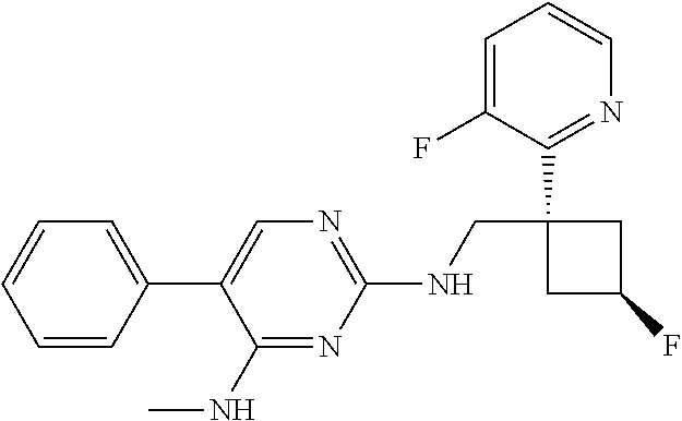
C1(NC)=NC(NCC2(C3=NC=CC=C3F)CC(F)C2)=NC=C1C1=CC=CC=C1
